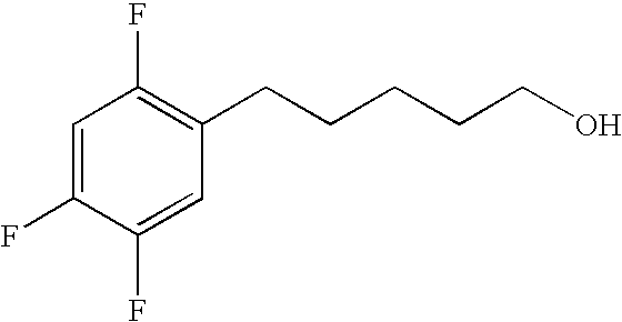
C1=C(F)C(F)=CC(CCCCCO)=C1F
